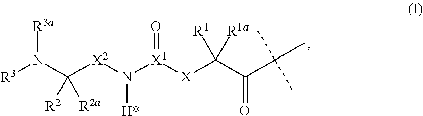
[R3]N(C([X2]N([X1]([X]C(C(C(C)(C)C)=O)([R1])[R1a])=O)[H*])([R2])[R2a])[R3a]
